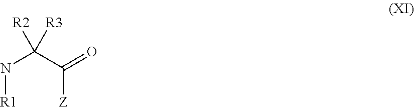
C(C(=O)[Z])([R3])([R2])N[R1]
